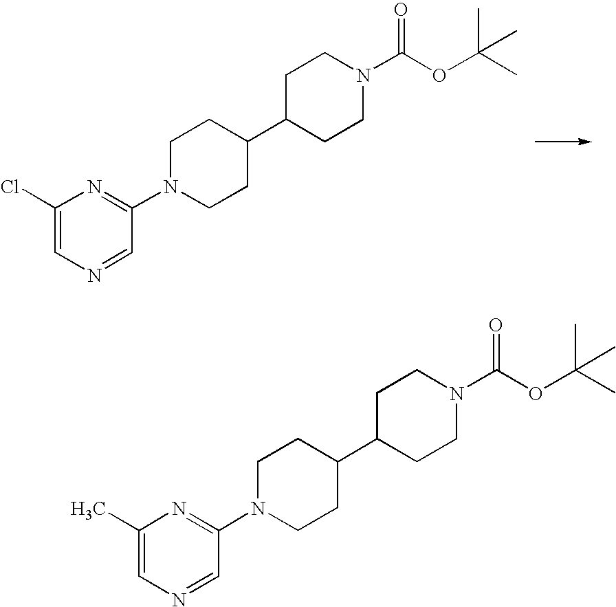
C1(Cl)=CN=CC(N2CCC(C3CCN(C(OC(C)(C)C)=O)CC3)CC2)=N1.C1(C)=CN=CC(N2CCC(C3CCN(C(OC(C)(C)C)=O)CC3)CC2)=N1
